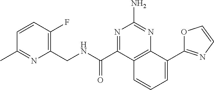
C1(CNC(C2=NC(N)=NC3=C2C=CC=C3C2=NC=CO2)=O)=C(F)C=CC(C)=N1
